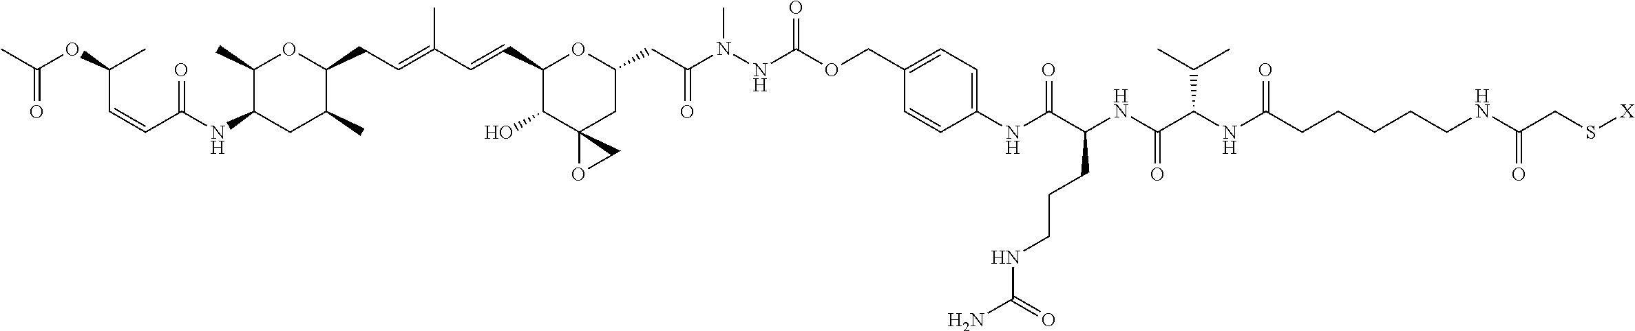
C1(C)C(NC(C=CC(OC(C)=O)C)=O)CC(C)C(CC=C(C=CC2C(O)C3(CC(CC(N(NC(OCC4=CC=C(NC(C(NC(C(NC(CCCCCNC(CS[X])=O)=O)C(C)C)=O)CCCNC(=O)N)=O)C=C4)=O)C)=O)O2)OC3)C)O1
